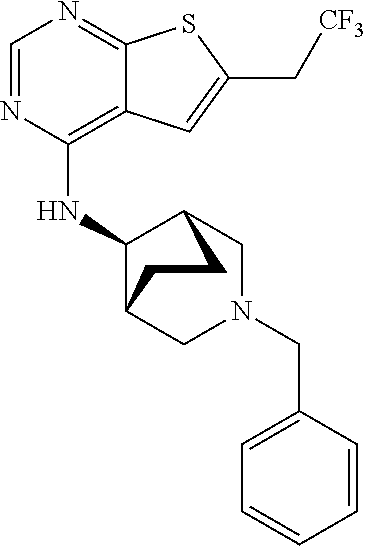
C1=NC(NC2C3CN(CC4=CC=CC=C4)CC2CC3)=C2C(=N1)SC(C[CF3])=C2
